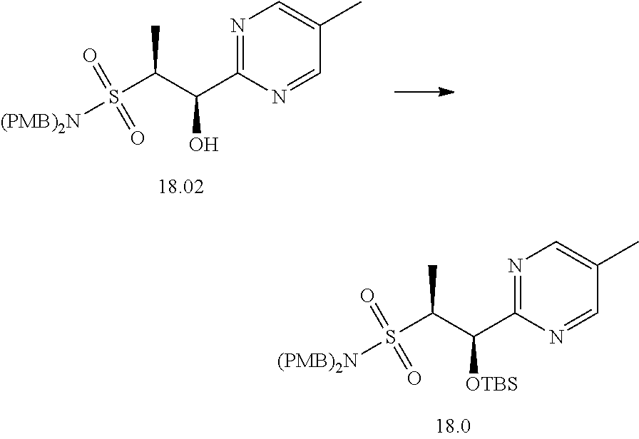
[(PMB)2N]S(C(C(C1=NC=C(C)C=N1)[OTBS])C)(=O)=O.[(PMB)2N]S(C(C(C1=NC=C(C)C=N1)O)C)(=O)=O
